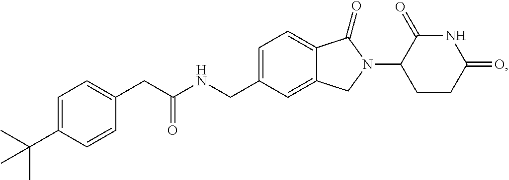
C1=C(CNC(CC2=CC=C(C(C)(C)C)C=C2)=O)C=C2C(=C1)C(=O)N(C1CCC(=O)NC1=O)C2
